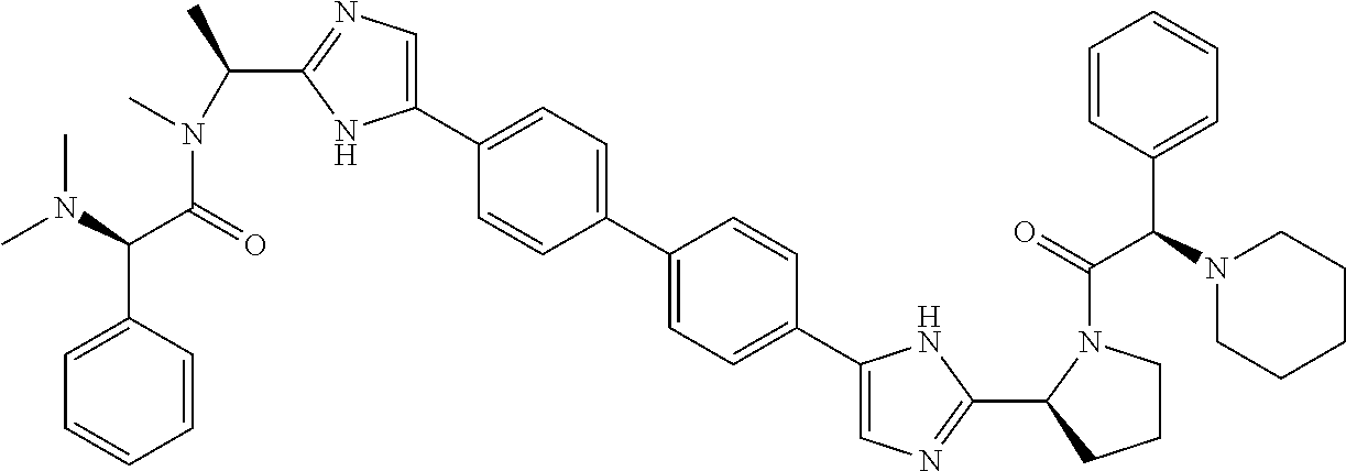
CN(C(C(=O)N(C)C(C)C1=NC=C(C2=CC=C(C3=CC=C(C4=CN=C(C5CCCN5C(=O)C(N5CCCCC5)C5=CC=CC=C5)N4)C=C3)C=C2)N1)C1=CC=CC=C1)C
